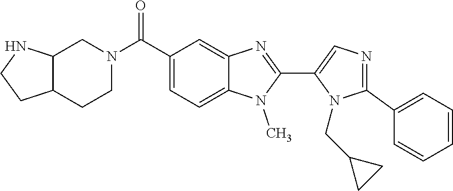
N1=C(C2=CC=CC=C2)N(CC2CC2)C(C2=NC3=CC(C(N4CCC5C(C4)NCC5)=O)=CC=C3N2C)=C1
